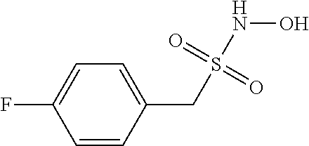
C1=CC(CS(NO)(=O)=O)=CC=C1F
